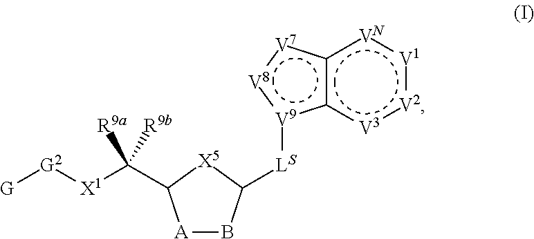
[A]1BC([LS][V9]2c3c([V7]:[V8]:2)[VN]:[V1]:[V2]:[V3]3)[X5]C1C([X1][G2][G])([R9b])[R9a]
